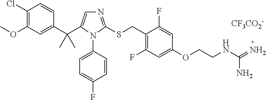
N1=C(SCC2=C(F)C=C(OCCNC(=N)N)C=C2F)N(C2=CC=C(F)C=C2)C(C(C2=CC(OC)=C(Cl)C=C2)(C)C)=C1.[CF3CO2-]
